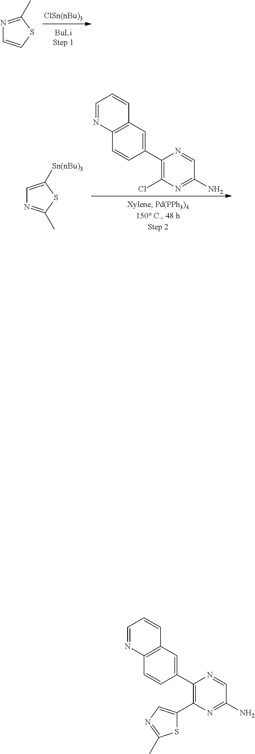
C1(C2=C(C3=CN=C(C)S3)N=C(N)C=N2)=CC2=C(C=C1)N=CC=C2.[ClSn(nBu)3].N1=C(C)SC=C1.C1(C2=C(Cl)N=C(N)C=N2)=CC2=C(C=C1)N=CC=C2.C1=C([Sn(nBu)3])SC(C)=N1
